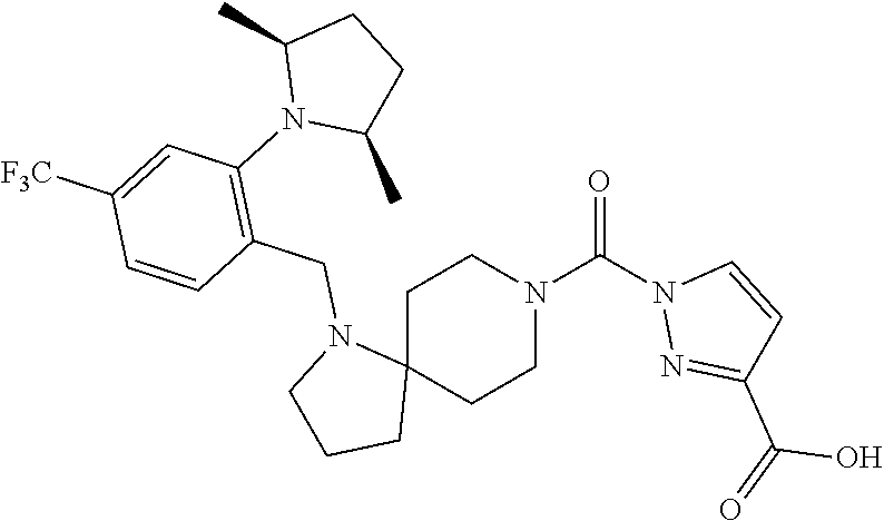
O=C(N1CCC2(CC1)N(CC1=C(N3C(C)CCC3C)C=C([F3C])C=C1)CCC2)N1N=C(C(O)=O)C=C1
